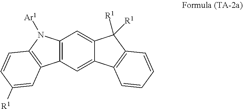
C12=C(C=C3C(=C1)C([R1])([R1])C1=C3C=CC=C1)C1=C(N2[Ar1])C=CC([R1])=C1
